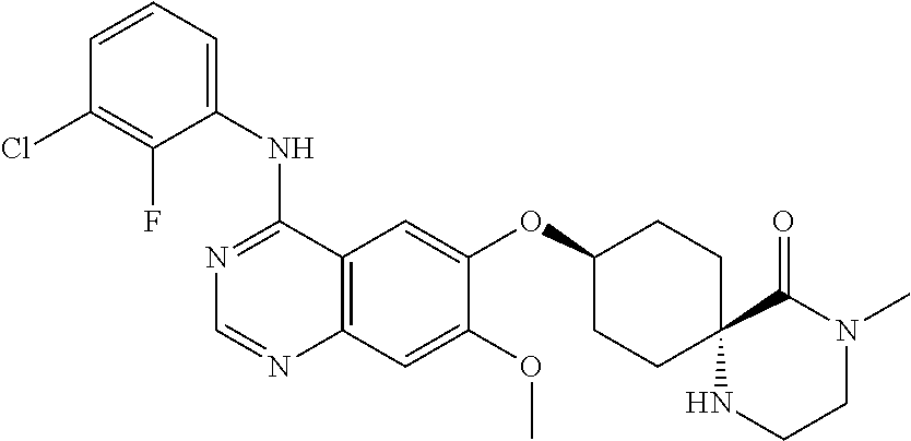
N1=C(NC2=CC=CC(Cl)=C2F)C2=C(N=C1)C=C(OC)C(OC1CCC3(CC1)NCCN(C)C3=O)=C2
